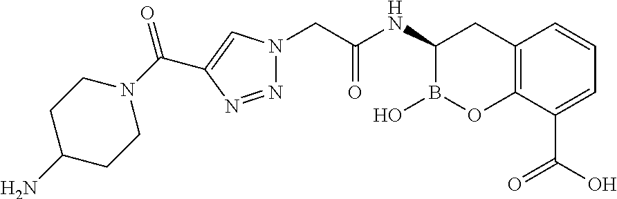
C12=C(C(C(O)=O)=CC=C1)OB(O)C(NC(CN1N=NC(C(N3CCC(N)CC3)=O)=C1)=O)C2
